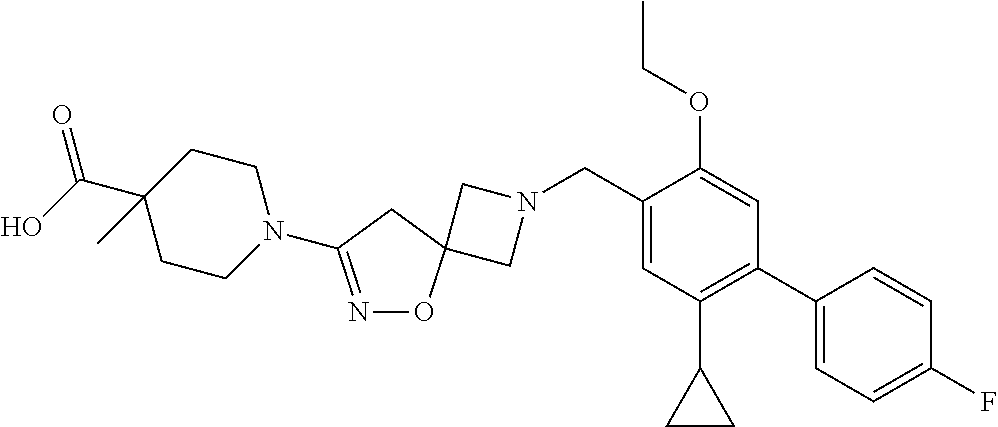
C1N(CC2=CC(C3CC3)=C(C3=CC=C(F)C=C3)C=C2OCC)CC12ON=C(N1CCC(C(O)=O)(C)CC1)C2
